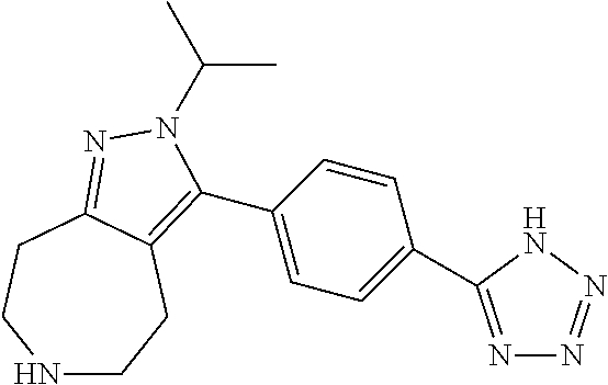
N1CCC2=C(C3=CC=C(C4=NN=NN4)C=C3)N(C(C)C)N=C2CC1
